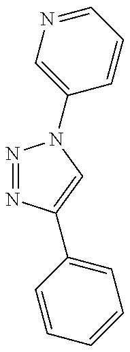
N1=NC(C2=CC=CC=C2)=CN1C1=CN=CC=C1
